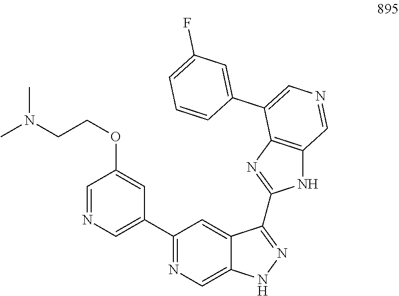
C1=NC=C(C2=NC=C3C(=C2)C(C2=NC4=C(N2)C=NC=C4C2=CC(F)=CC=C2)=NN3)C=C1OCCN(C)C
